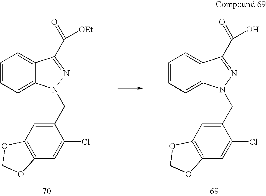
C1=CC=C2C(=C1)C(C(=O)[OEt])=NN2CC1=CC2=C(C=C1Cl)OCO2.C1=CC=C2C(=C1)C(C(=O)O)=NN2CC1=CC2=C(C=C1Cl)OCO2
